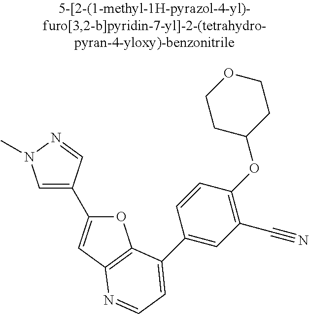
O1C(C2=CN(C)N=C2)=CC2=C1C(C1=CC(C#N)=C(OC3CCOCC3)C=C1)=CC=N2
